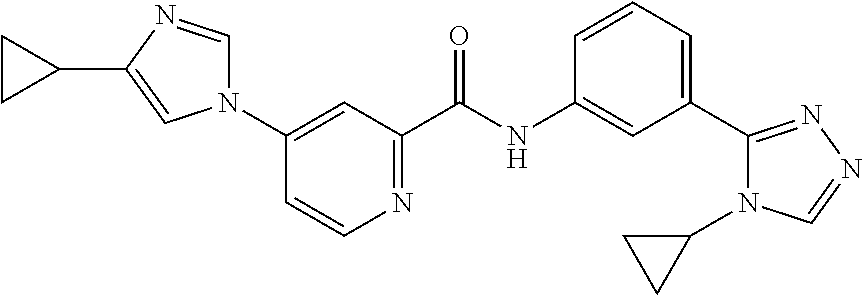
N1(C2=CC(C(NC3=CC(C4=NN=CN4C4CC4)=CC=C3)=O)=NC=C2)C=NC(C2CC2)=C1
